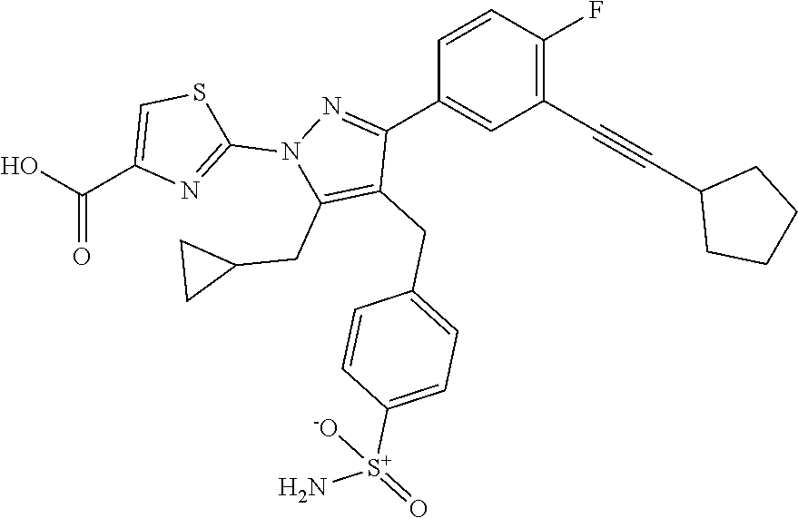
C1=CC(F)=C(C#CC2CCCC2)C=C1C1=NN(C2=NC(C(=O)O)=CS2)C(CC2CC2)=C1CC1=CC=C([S+](N)(=O)[-O])C=C1
